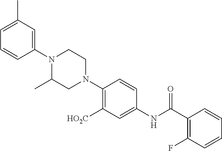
N1(C2=C([HO2C])C=C(NC(C3=C(F)C=CC=C3)=O)C=C2)CCN(C2=CC(C)=CC=C2)C(C)C1
